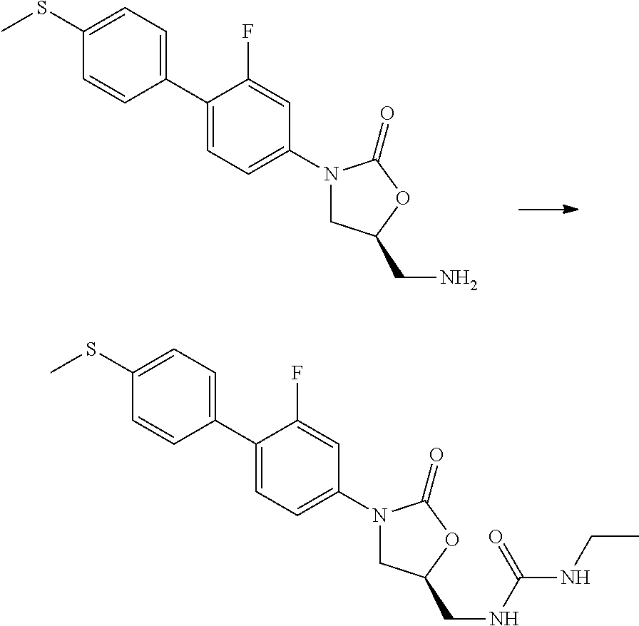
C1(C2=CC=C(N3CC(CN)OC3=O)C=C2F)=CC=C(SC)C=C1.C1(C2=CC=C(N3CC(CNC(NCC)=O)OC3=O)C=C2F)=CC=C(SC)C=C1
